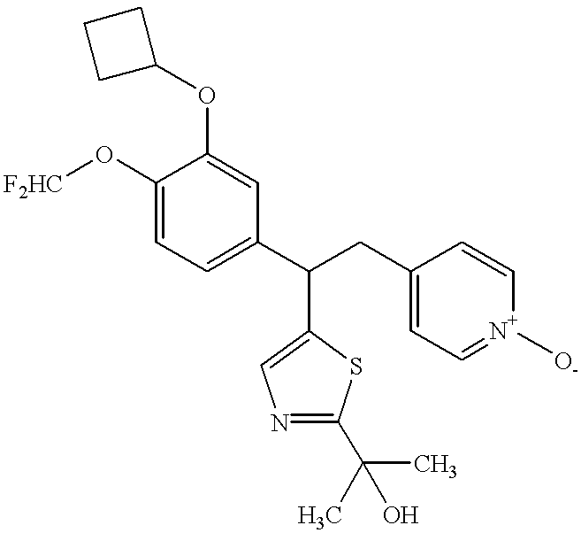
C1(O[F2HC])=CC=C(C(CC2=CC=[N+]([O-])C=C2)C2=CN=C(C(C)(C)O)S2)C=C1OC1CCC1
